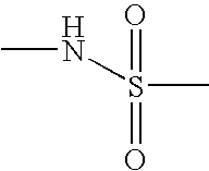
S(C)(=O)(=O)NC
